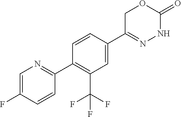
C1=CC(C2=NNC(=O)OC2)=CC(C(F)(F)F)=C1C1=NC=C(F)C=C1
